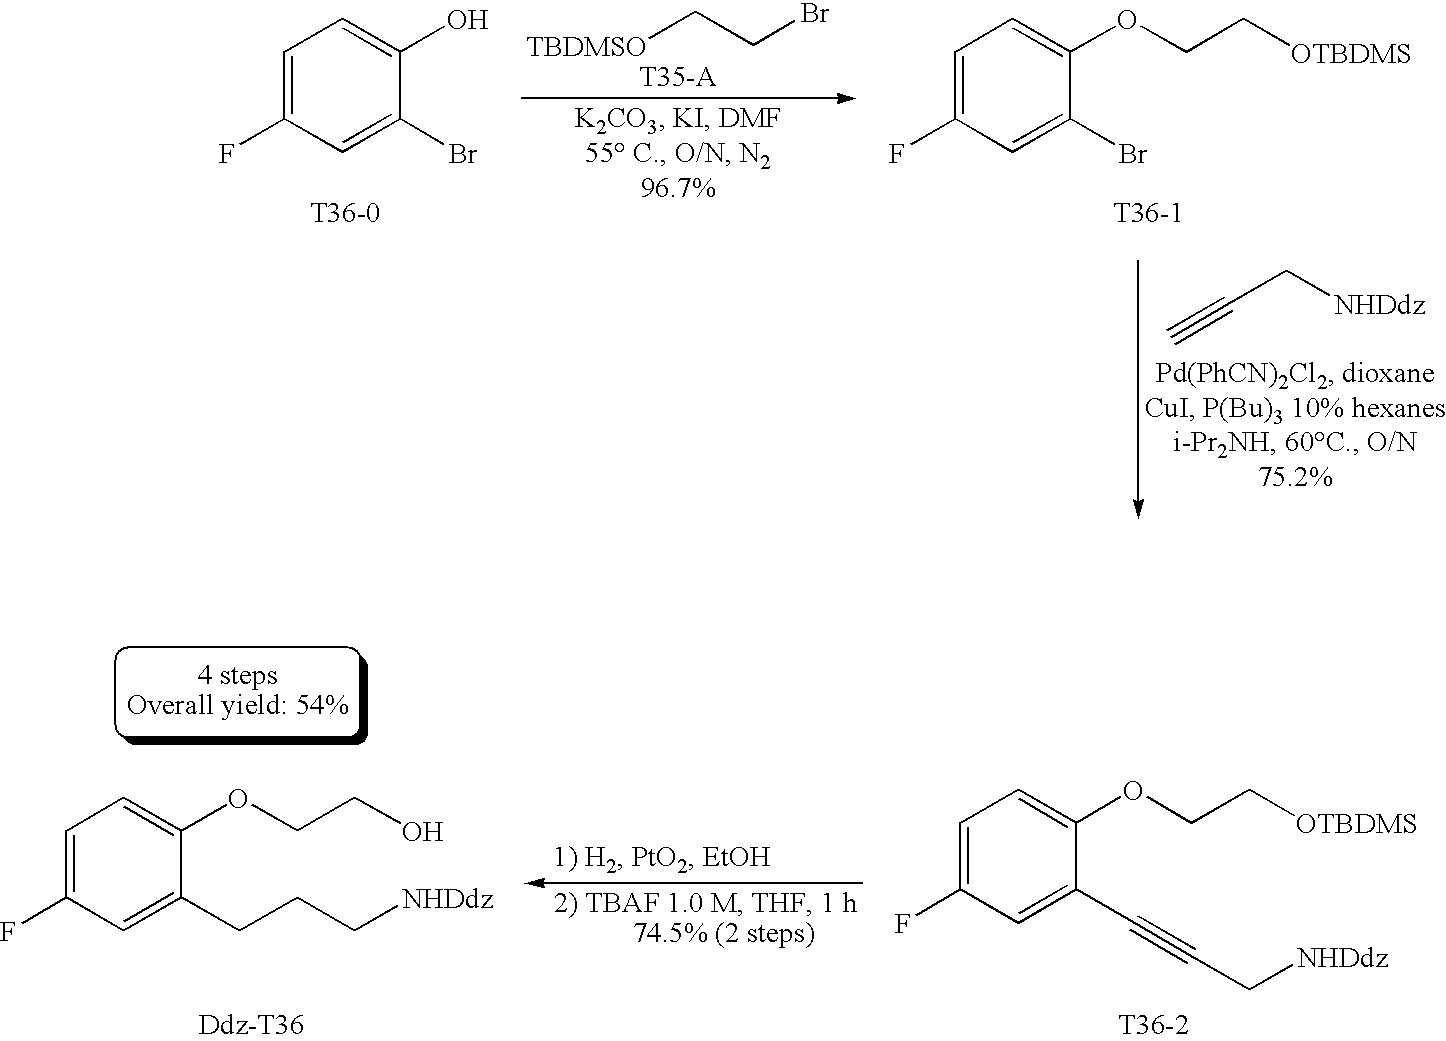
[TBDMSO]CCBr.C1=C(F)C=C(Br)C(O)=C1.C1=C(F)C=C(Br)C(OCC[OTBDMS])=C1.[T36-1].C#CC[NHDdz].C1=C(F)C=C(CCC[NHDdz])C(OCCO)=C1.C1=C(F)C=C(C#CC[NHDdz])C(OCC[OTBDMS])=C1.[T36-2].[Ddz-T36]
